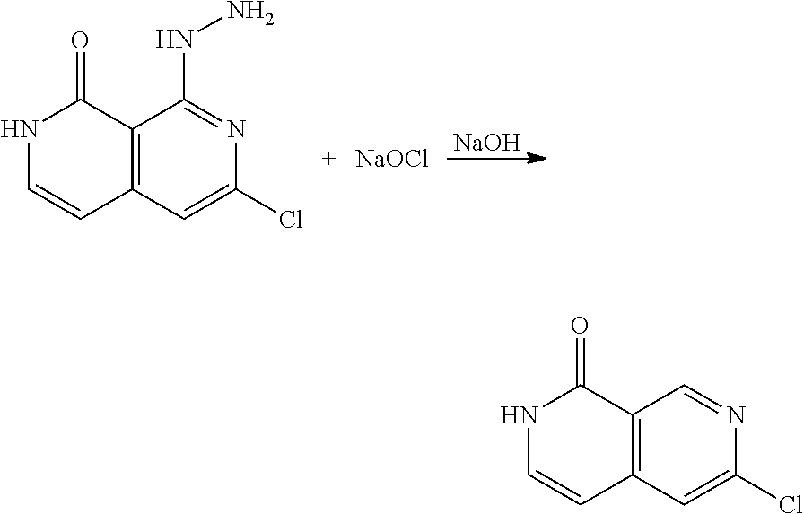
C1(Cl)=CC2=C(C=N1)C(=O)NC=C2.C1(Cl)=CC2=C(C(NN)=N1)C(=O)NC=C2.[NaOCl].[NaOH]
